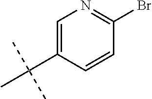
C1=C(C(C)(C)C)C=CC(Br)=N1
